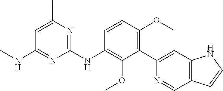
C1(NC2=C(OC)C(C3=CC4=C(C=N3)C=CN4)=C(OC)C=C2)=NC(C)=CC(NC)=N1
